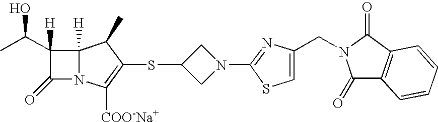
C1(=O)N2C([H])(C1(C(C)O)[H])C(C)C(SC1CN(C3=NC(CN4C(=O)C5=C(C4=O)C=CC=C5)=CS3)C1)=C2[COO-Na+]
